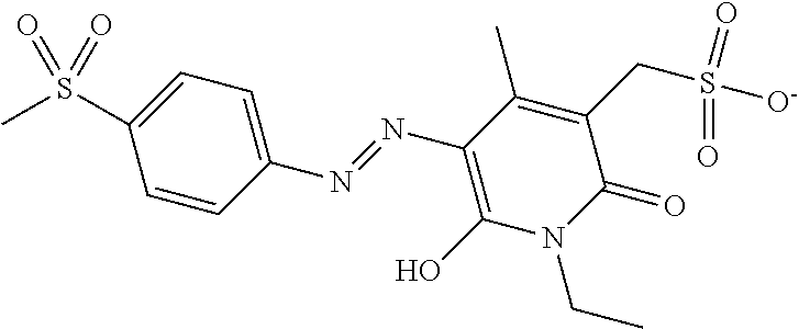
C1(N=NC2=CC=C(S(C)(=O)=O)C=C2)=C(O)N(CC)C(=O)C(CS([O-])(=O)=O)=C1C
